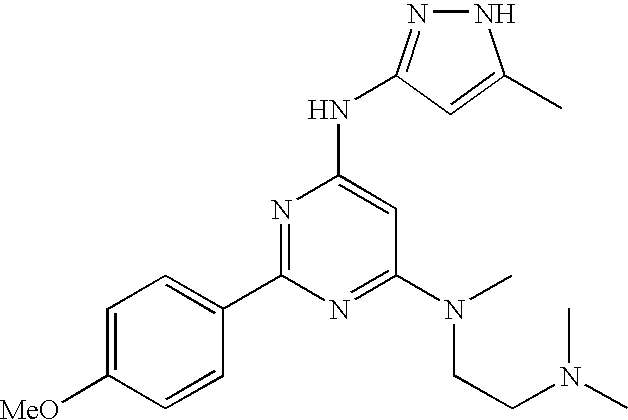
N1N=C(NC2=CC(N(CCN(C)C)C)=NC(C3=CC=C([MeO])C=C3)=N2)C=C1C
